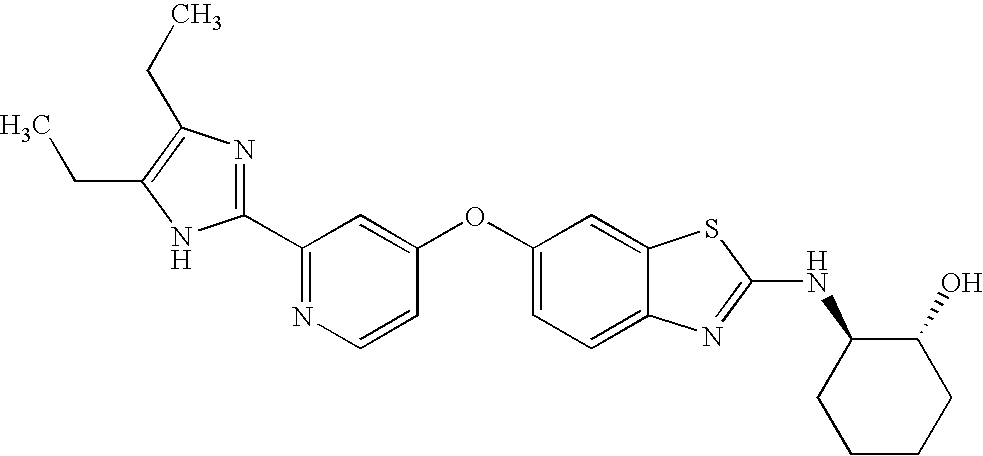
N1=C(C2=NC(CC)=C(CC)N2)C=C(OC2=CC=C3C(=C2)SC(NC2CCCCC2O)=N3)C=C1
